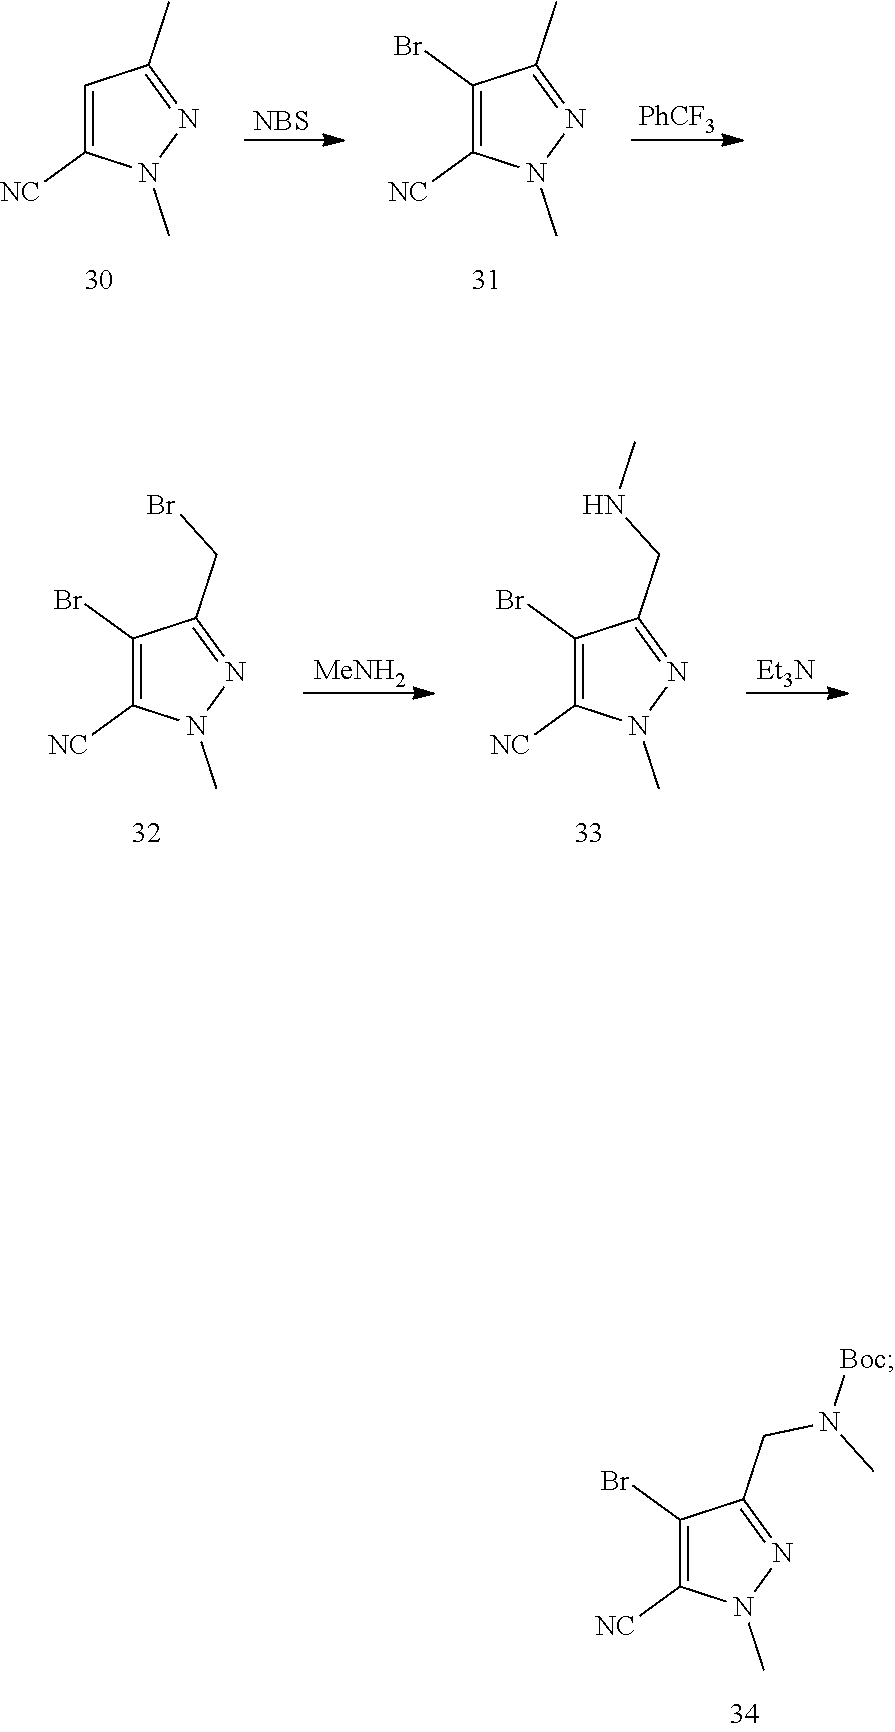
C1(Br)=C([NC])N(C)N=C1CN([Boc])C.[NBS].C1=C([NC])N(C)N=C1C.[PhCF3].C1(Br)=C([NC])N(C)N=C1C.[MeNH2].C1(Br)=C([NC])N(C)N=C1CBr.[Et3N].C1(Br)=C([NC])N(C)N=C1CNC
